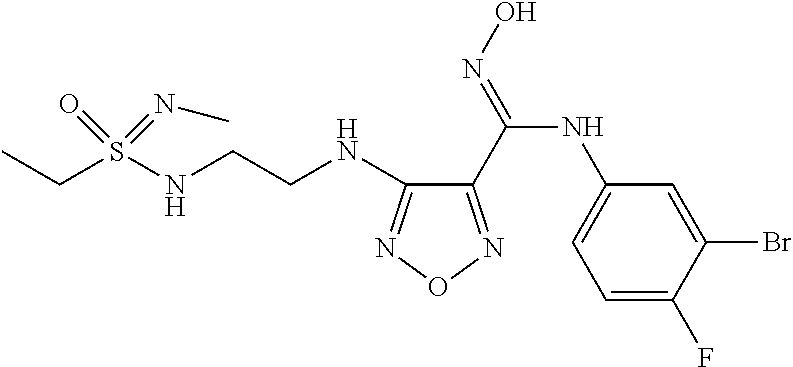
S(NCCNC1=NON=C1C(=NO)NC1=CC=C(F)C(Br)=C1)(CC)(=O)=NC
